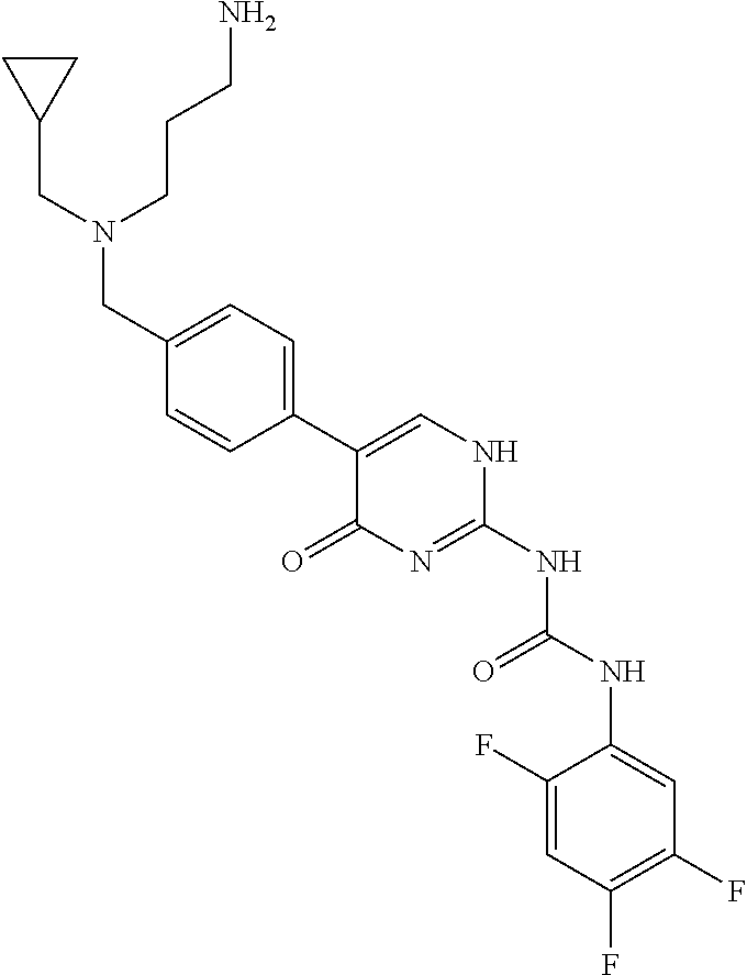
C1(F)=CC(F)=C(F)C=C1NC(=O)NC1=NC(=O)C(C2=CC=C(CN(CCCN)CC3CC3)C=C2)=CN1
